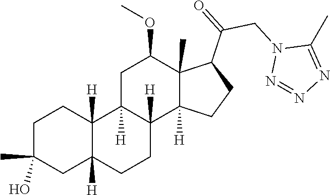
C1C(C)(O)CC2([H])C([H])(C1)C1([H])C([H])(CC2)C2([H])C(C)(C(OC)C1)C(C(CN1N=NN=C1C)=O)CC2
